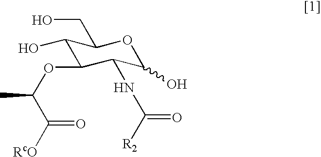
C1(O)C(OC(C([RcO])=O)C)C(NC(=O)[R2])C(O)OC1CO
